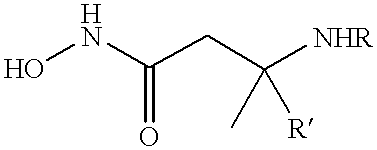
ONC(CC([NHR])([R])C)=O
